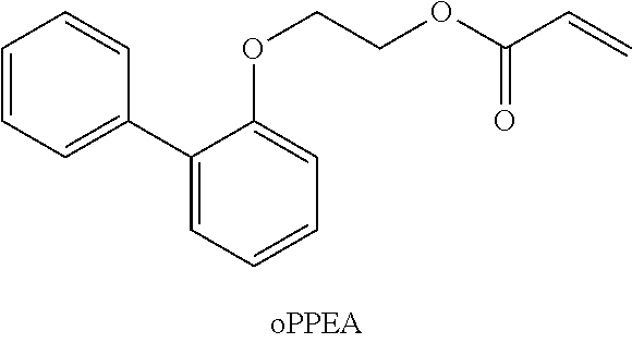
C1=CC=C(C2=CC=CC=C2OCCOC(C=C)=O)C=C1
